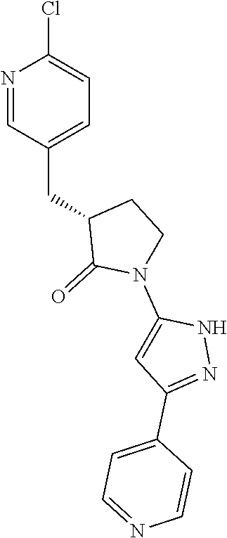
N1=CC(CC2C(=O)N(C3=CC(C4=CC=NC=C4)=NN3)CC2)=CC=C1Cl
